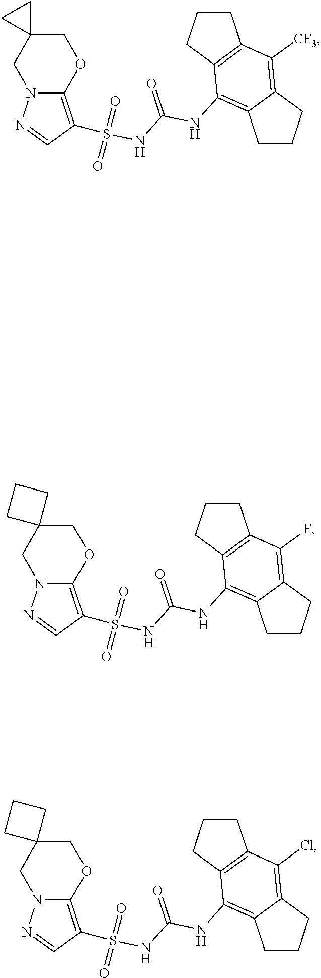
S(=O)(NC(NC1=C2CCCC2=C([CF3])C2=C1CCC2)=O)(=O)C1=C2N(N=C1)CC1(CO2)CC1.S(=O)(NC(NC1=C2CCCC2=C(F)C2=C1CCC2)=O)(=O)C1=C2N(N=C1)CC1(CO2)CCC1.S(=O)(NC(NC1=C2CCCC2=C(Cl)C2=C1CCC2)=O)(=O)C1=C2N(N=C1)CC1(CO2)CCC1
